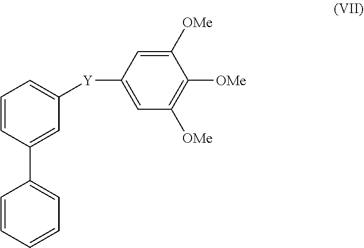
C1=CC=CC=C1C1=CC([Y]C2=CC([OMe])=C([OMe])C([OMe])=C2)=CC=C1
